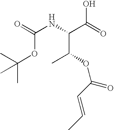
OC(=O)C(NC(=O)OC(C)(C)C)C(OC(C=CC)=O)C
